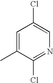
N1=C(Cl)C(C)=CC(Cl)=C1
